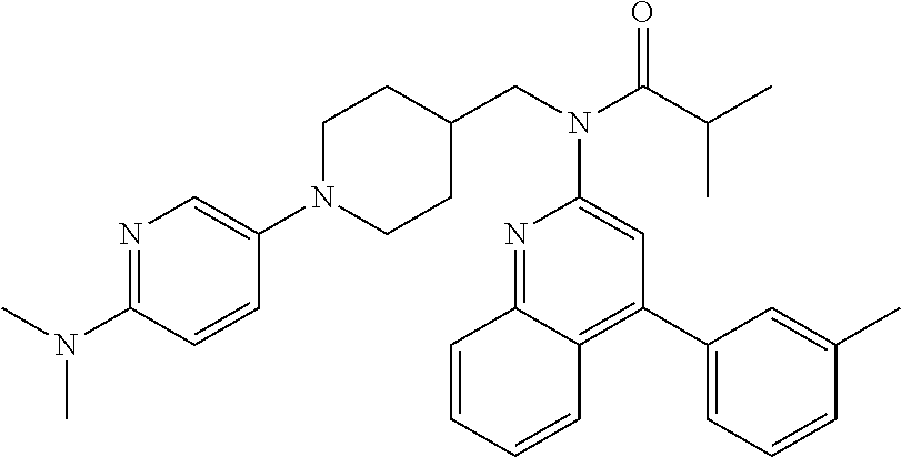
C1(N2CCC(CN(C(C(C)C)=O)C3=CC(C4=CC=CC(C)=C4)=C4C(=N3)C=CC=C4)CC2)=CN=C(N(C)C)C=C1
